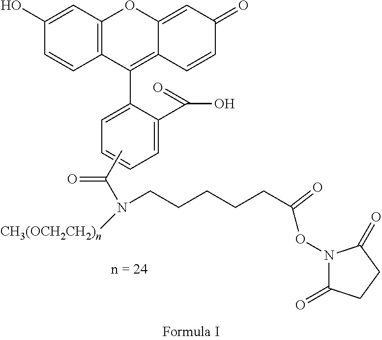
C1=C(O)C=CC2=C1OC1=CC(=O)C=CC1=C2C1=CC=CC=C1C(O)=O.CC(N(CCCCCC(ON1C(=O)CCC1=O)=O)[CH3(OCH2CH2)n])=O
